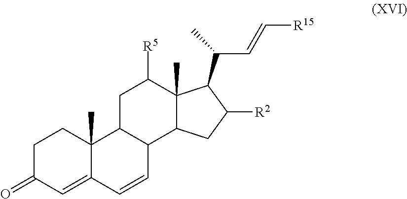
C1C(=O)C=C2C(C)(C1)C1C(C=C2)C2C(C)(C([R5])C1)C(C(C)C=C[R15])C([R2])C2
